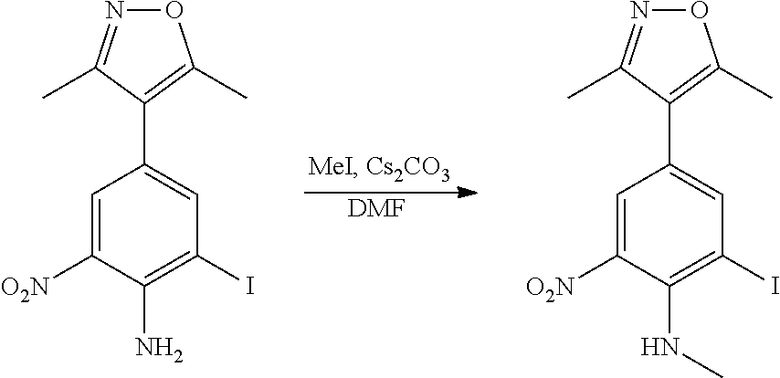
[DMF].C1=C([O2N])C(N)=C(I)C=C1C1=C(C)ON=C1C.C1=C([O2N])C(NC)=C(I)C=C1C1=C(C)ON=C1C
